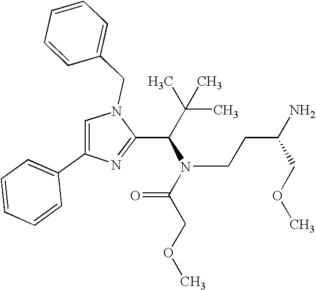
N1(CC2=CC=CC=C2)C=C(C2=CC=CC=C2)N=C1C(C(C)(C)C)N(C(COC)=O)CCC(COC)N
